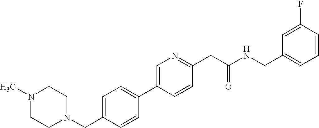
C1(CN2CCN(C)CC2)=CC=C(C2=CN=C(CC(NCC3=CC=CC(F)=C3)=O)C=C2)C=C1
